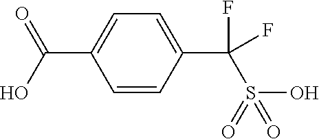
C1=CC(C(F)(S(=O)(=O)O)F)=CC=C1C(O)=O
